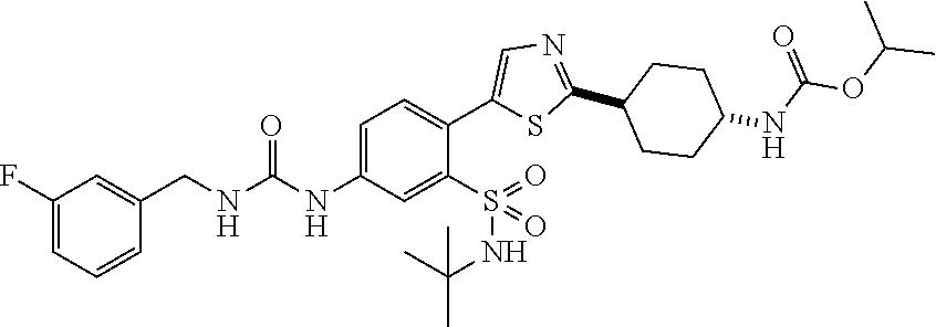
C1=C(NC(=O)NCC2=CC(F)=CC=C2)C=C(S(=O)(=O)NC(C)(C)C)C(C2=CN=C(C3CCC(NC(OC(C)C)=O)CC3)S2)=C1
